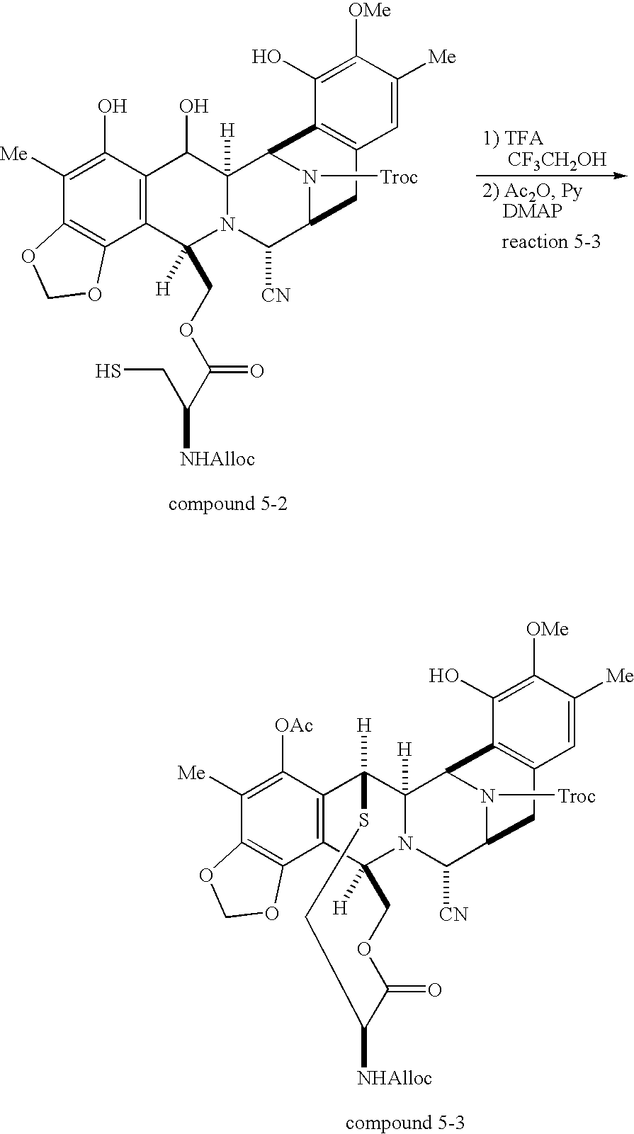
C12=C(C(O)=C([Me])C3=C1OCO3)C(O)C1([H])N(C2(COC(C(CS)[NHAlloc])=O)[H])C([CN])C2N([Troc])C1C1=C(C2)C=C([Me])C([OMe])=C1O.C12=C(C([OAc])=C([Me])C3=C1OCO3)C1([H])C3([H])N(C2([H])COC(=O)C([NHAlloc])CS1)C([CN])C1N([Troc])C3C2=C(C1)C=C([Me])C([OMe])=C2O
